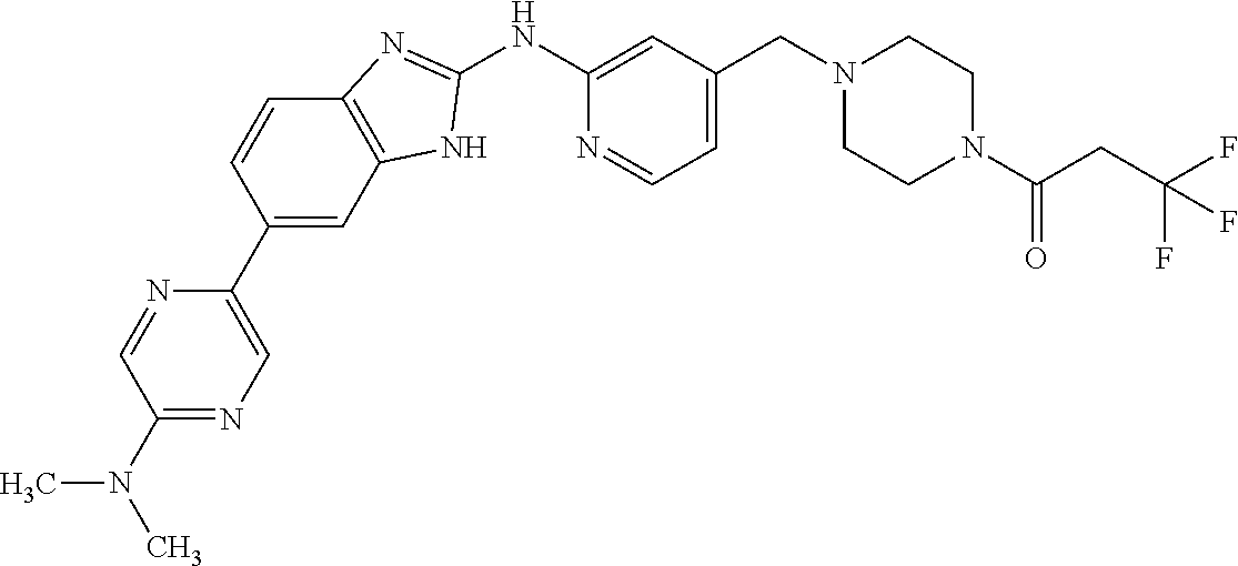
C1(N(C)C)=NC=C(C2=CC3=C(C=C2)N=C(NC2=CC(CN4CCN(C(CC(F)(F)F)=O)CC4)=CC=N2)N3)N=C1
